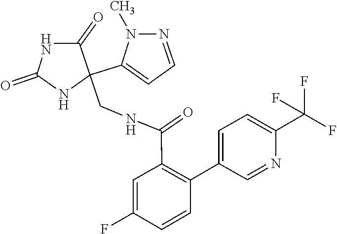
N1C(=O)NC(C2=CC=NN2C)(CNC(C2=C(C3=CC=C(C(F)(F)F)N=C3)C=CC(F)=C2)=O)C1=O
